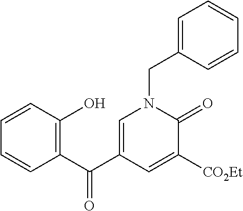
C1=CC(O)=C(C(C2=CN(CC3=CC=CC=C3)C(=O)C([CO2Et])=C2)=O)C=C1
